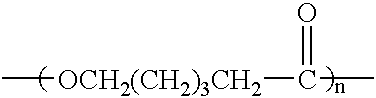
C[OCH2(CH2)3CH2]C(=O)C
